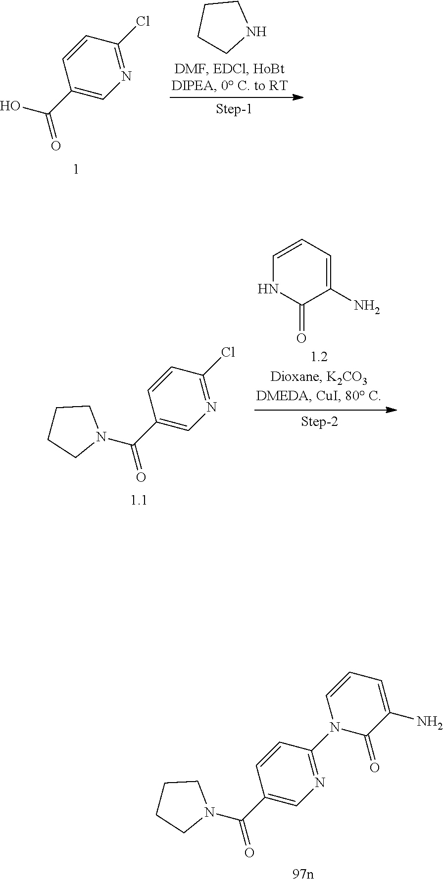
C1CCCN1.C1=CC(C(=O)O)=CN=C1Cl.C1=CNC(=O)C(N)=C1.C1=CC(C(=O)N2CCCC2)=CN=C1Cl.C1=CC(C(=O)N2CCCC2)=CN=C1N1C(=O)C(N)=CC=C1
